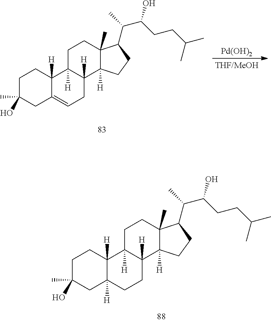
[Pd(OH)2].C1C(C)(O)CC2=CCC3([H])C([H])(C2([H])C1)CCC1(C)C3([H])CCC1C(C)C(CCC(C)C)O.C1C(C)(O)CC2([H])C([H])(C1)C1([H])C([H])(CC2)C2([H])C(C)(CC1)C(C(C)C(CCC(C)C)O)CC2
